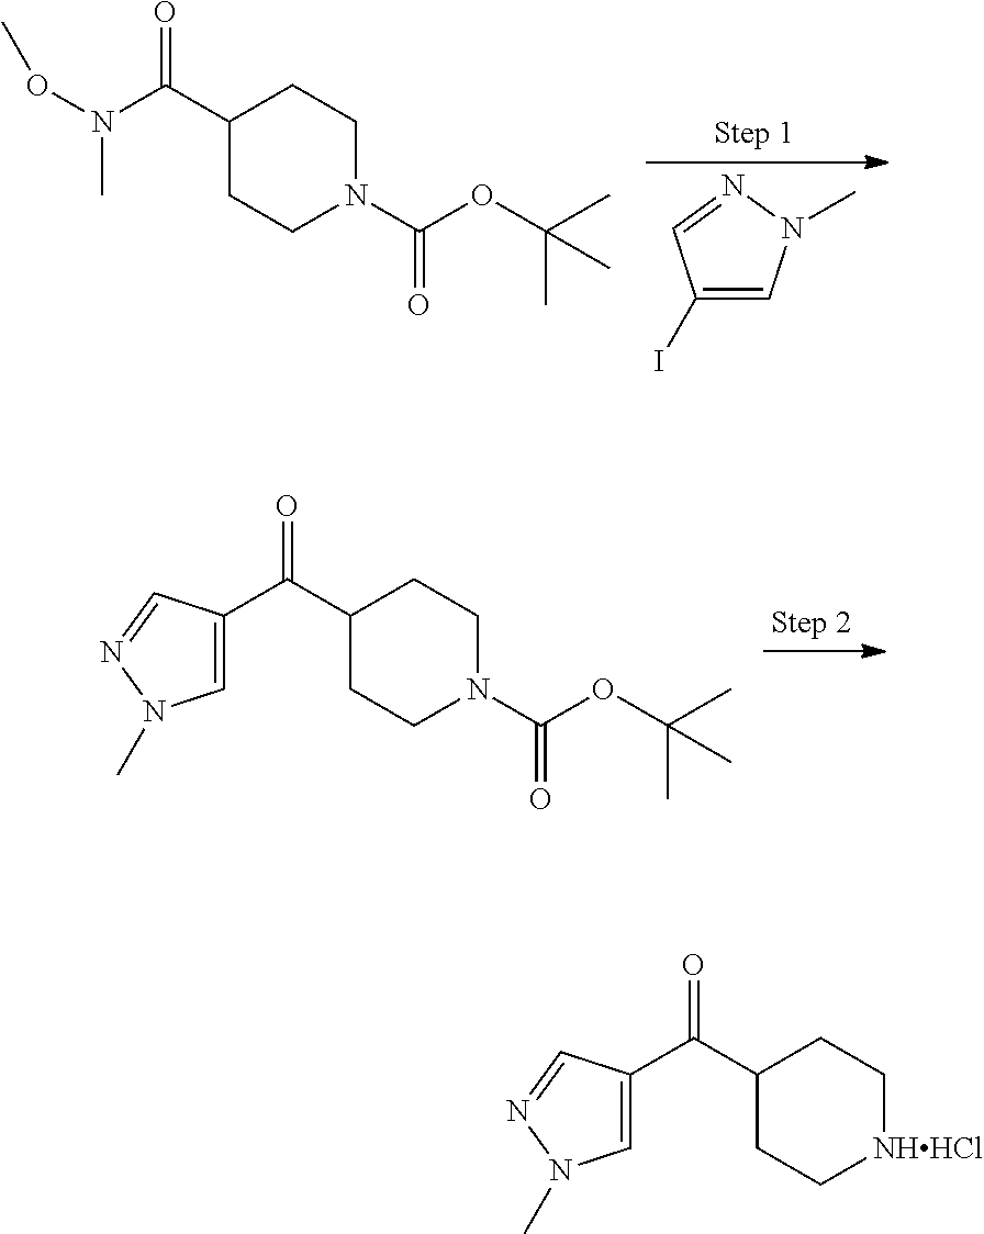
C1(I)=CN(C)N=C1.C1(C(N(OC)C)=O)CCN(C(OC(C)(C)C)=O)CC1.C1(C(C2=CN(C)N=C2)=O)CCN(C(OC(C)(C)C)=O)CC1.C1(C(C2=CN(C)N=C2)=O)CC[NHHCl]CC1
